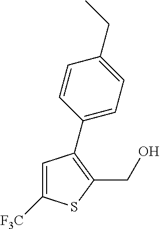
C1=C([F3C])SC(CO)=C1C1=CC=C(CC)C=C1
